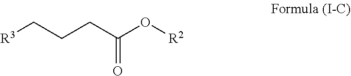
[R2]OC(CCC[R3])=O
